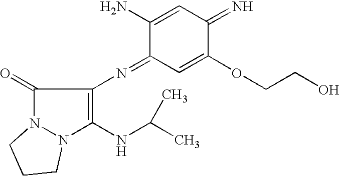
C1(=O)N2N(C(NC(C)C)=C1N=C1C=C(OCCO)C(=N)C=C1N)CCC2
